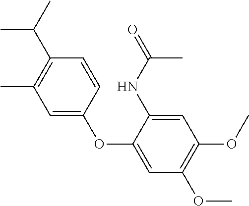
C1=C(OC2=CC(OC)=C(OC)C=C2NC(=O)C)C=CC(C(C)C)=C1C
